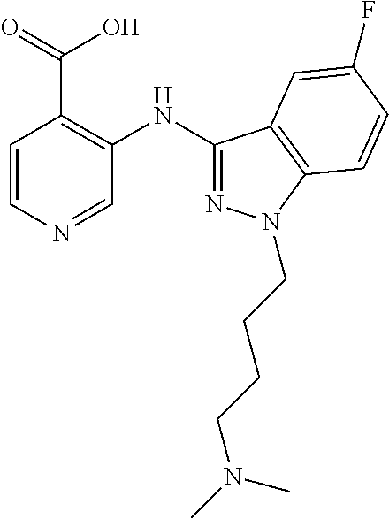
C1=CN=CC(NC2=NN(CCCCN(C)C)C3=C2C=C(F)C=C3)=C1C(=O)O
